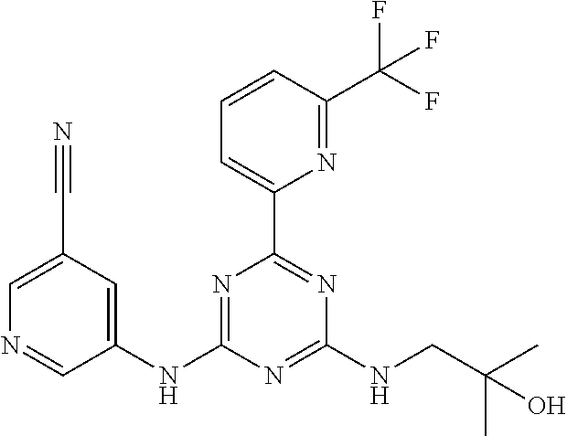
C1(NC2=CC(C#N)=CN=C2)=NC(C2=CC=CC(C(F)(F)F)=N2)=NC(NCC(C)(C)O)=N1
